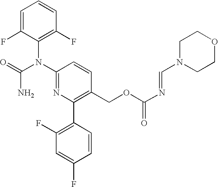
C1=C(F)C(N(C2=NC(C3=C(F)C=C(F)C=C3)=C(COC(N=CN3CCOCC3)=O)C=C2)C(=O)N)=C(F)C=C1
